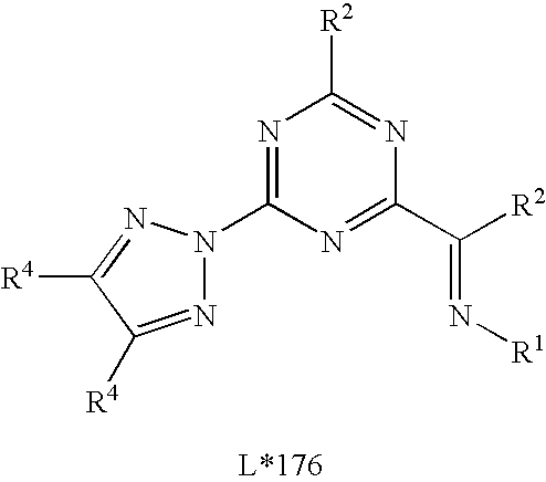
N1=C(N2N=C([R4])C([R4])=N2)N=C(C([R2])=N[R1])N=C1[R2]
